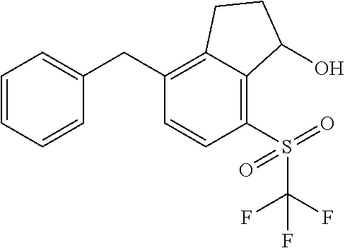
C1(CC2=CC=CC=C2)=C2C(=C(S(=O)(=O)C(F)(F)F)C=C1)C(O)CC2
